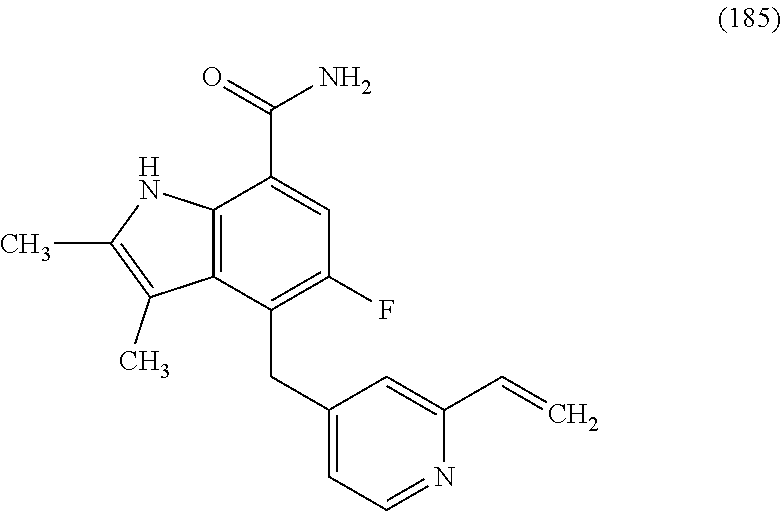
C12=C(C(CC3=CC=NC(C=C)=C3)=C(F)C=C1C(N)=O)C(C)=C(C)N2
